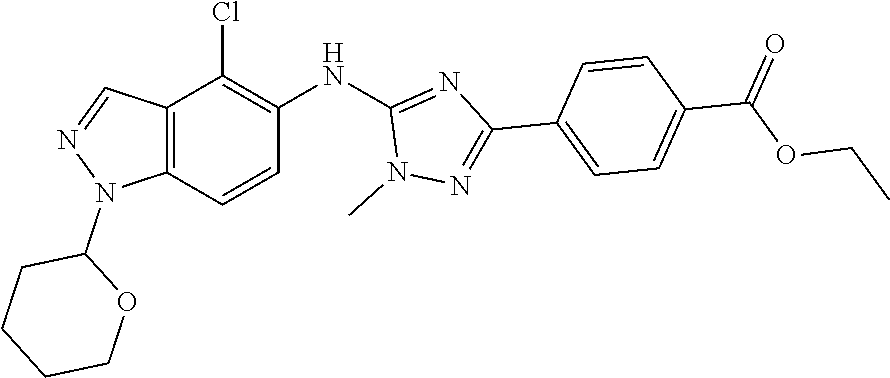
C12=C(C=CC(NC3=NC(C4=CC=C(C(OCC)=O)C=C4)=NN3C)=C1Cl)N(C1CCCCO1)N=C2
